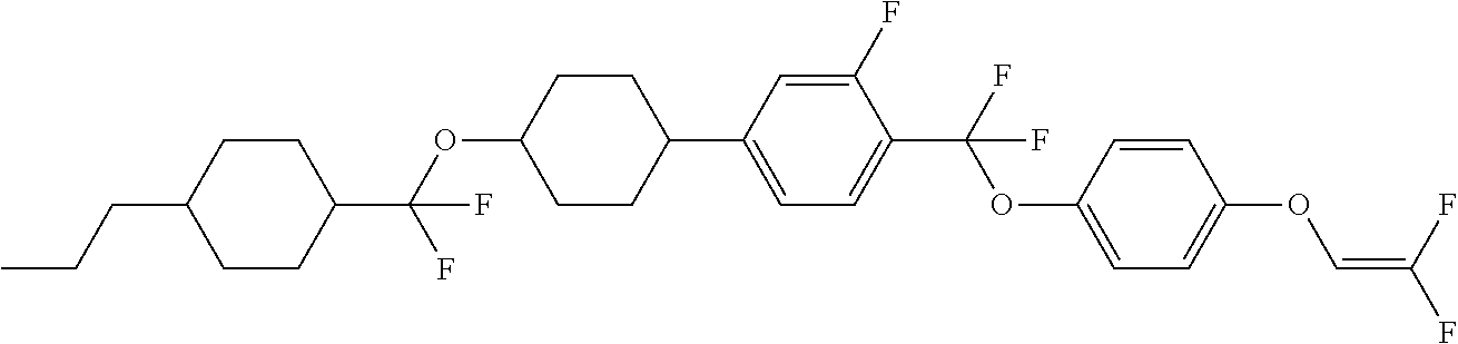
C1CC(C(OC2CCC(C3=CC=C(C(F)(OC4=CC=C(OC=C(F)F)C=C4)F)C(F)=C3)CC2)(F)F)CCC1CCC
